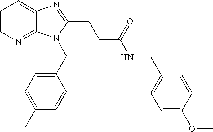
C1=CN=C2C(=C1)N=C(CCC(NCC1=CC=C(OC)C=C1)=O)N2CC1=CC=C(C)C=C1
